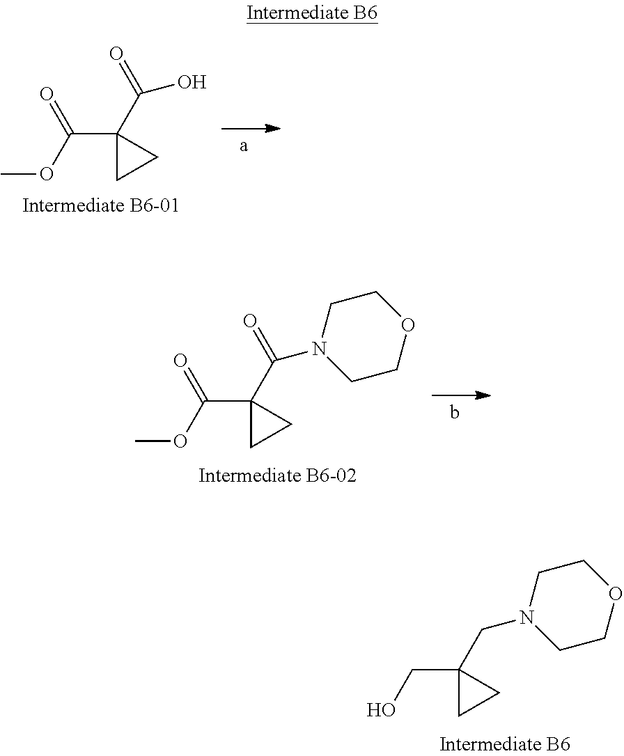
COC(C1(C(=O)O)CC1)=O.COC(C1(C(=O)N2CCOCC2)CC1)=O.OCC1(CN2CCOCC2)CC1
